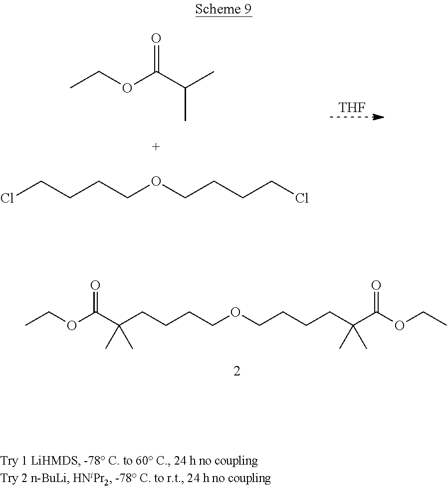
O=C(C(C)C)OCC.ClCCCCOCCCCCl.[THF].C(CCCCOCCCCC(C(OCC)=O)(C)C)(C(OCC)=O)(C)C
